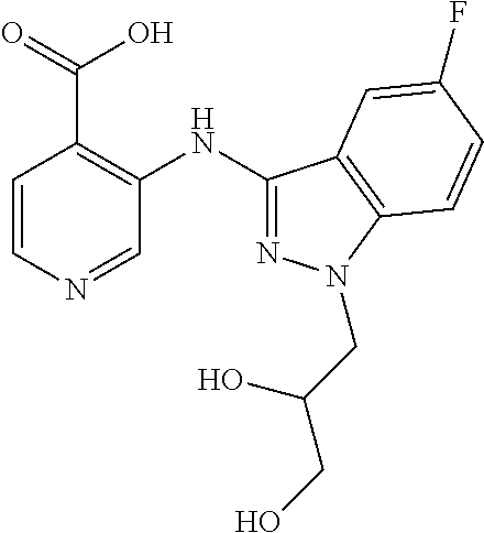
C1=CN=CC(NC2=NN(CC(CO)O)C3=C2C=C(F)C=C3)=C1C(=O)O
